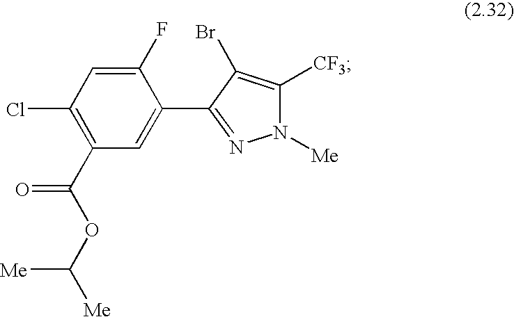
C1=C(F)C(C2=NN([Me])C([CF3])=C2Br)=CC(C(OC([Me])[Me])=O)=C1Cl
